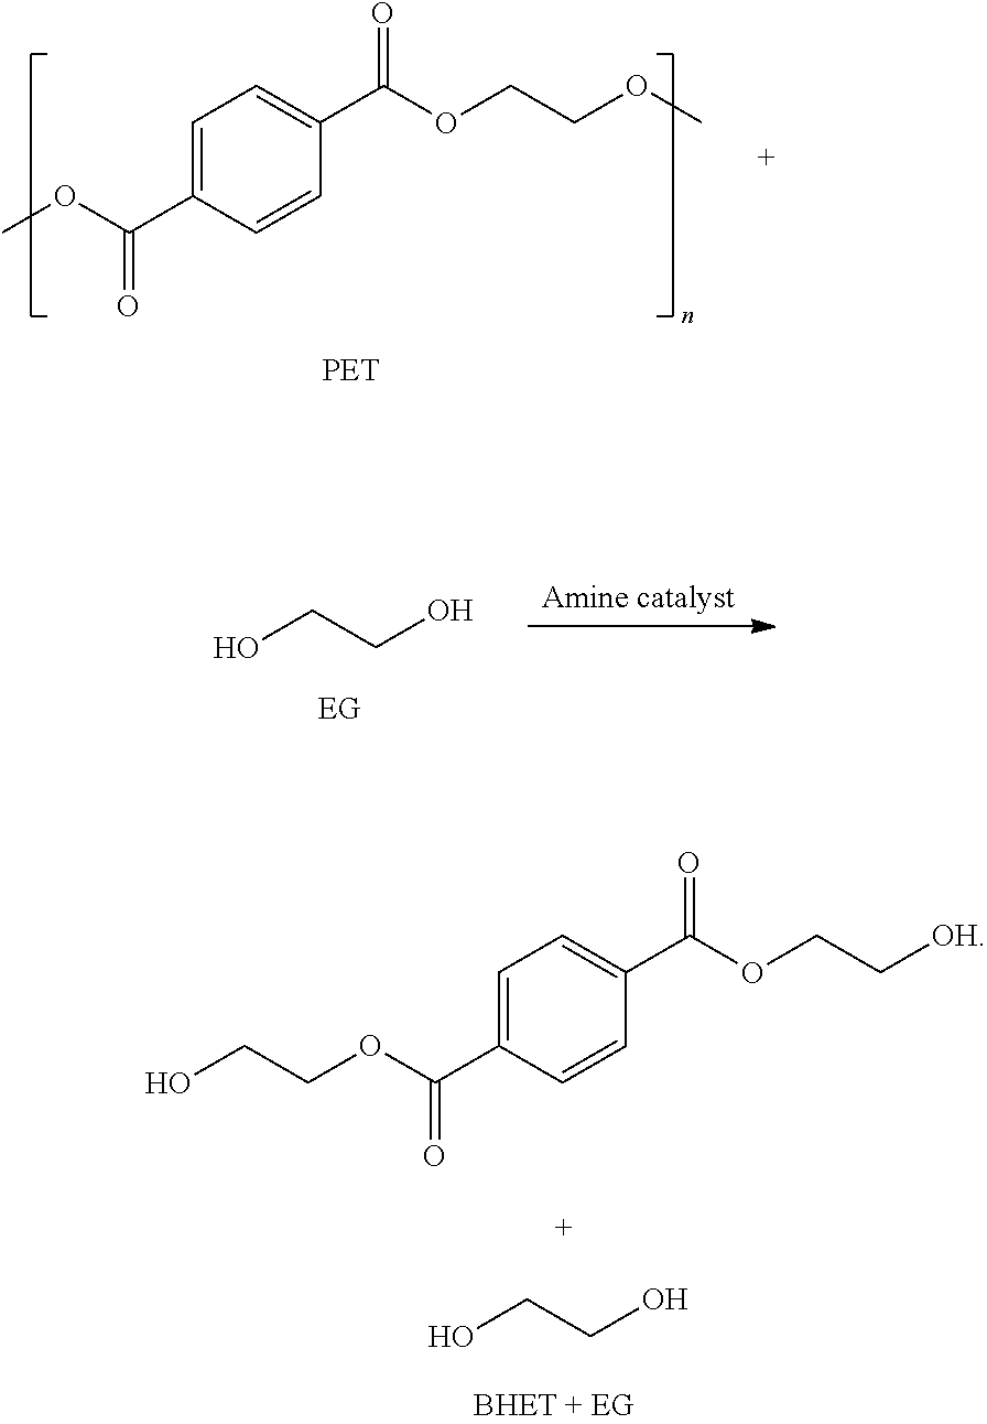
C1=C(C(OCCO)=O)C=CC(C(OCC[OH])=O)=C1.OCCO.C1=C(C(OC)=O)C=CC(C(OCCOC)=O)=C1.OCCO
